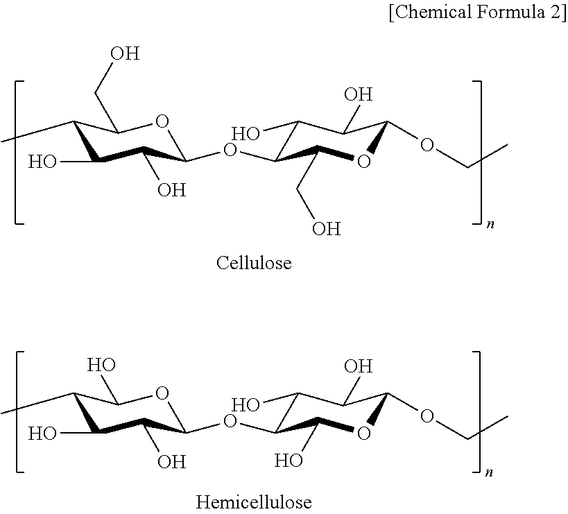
C1(C)C(O)C(O)C(OC2C(O)C(O)C(OCC)OC2CO)OC1CO.C1(C)C(O)C(O)C(OC2C(O)C(O)C(OCC)OC2O)OC1O
